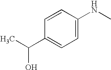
C1(C(C)O)=CC=C(NC)C=C1
